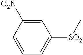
C1=CC=C([SO2]C)C=C1[O2N]
